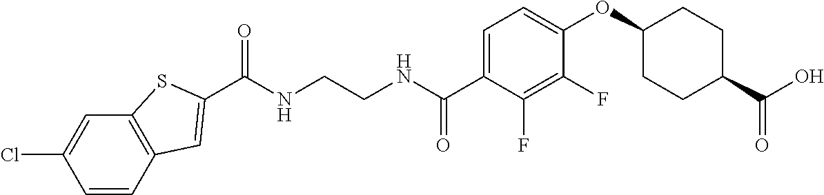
C(NCCNC(C1=CC=C(OC2CCC(C(O)=O)CC2)C(F)=C1F)=O)(=O)C1=CC2=C(C=C(Cl)C=C2)S1
